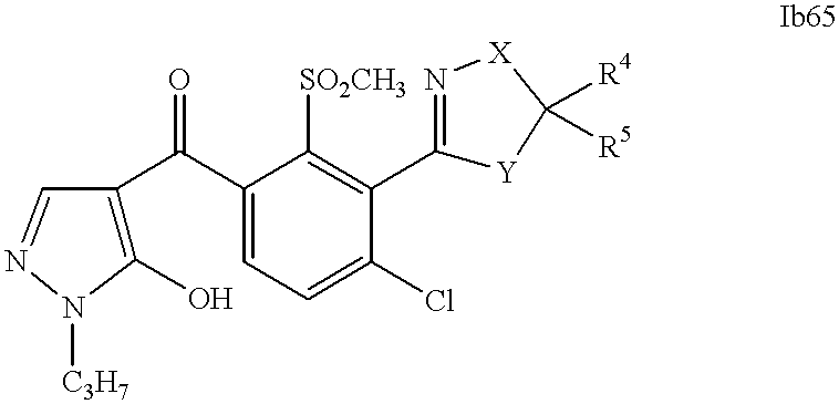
C1(O)=C(C(C2=CC=C(Cl)C(C3=N[X]C([R4])([R5])[Y]3)=C2[SO2CH3])=O)C=NN1[C3H7]
